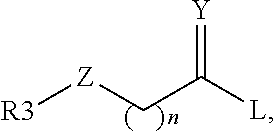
[R3][Z]CC([L])=[Y]
